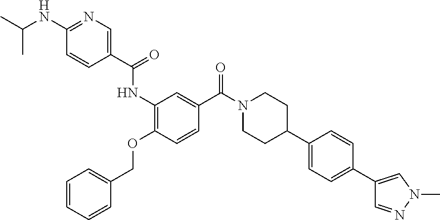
C1=CC=CC(COC2=C(NC(C3=CN=C(NC(C)C)C=C3)=O)C=C(C(N3CCC(C4=CC=C(C5=CN(C)N=C5)C=C4)CC3)=O)C=C2)=C1
